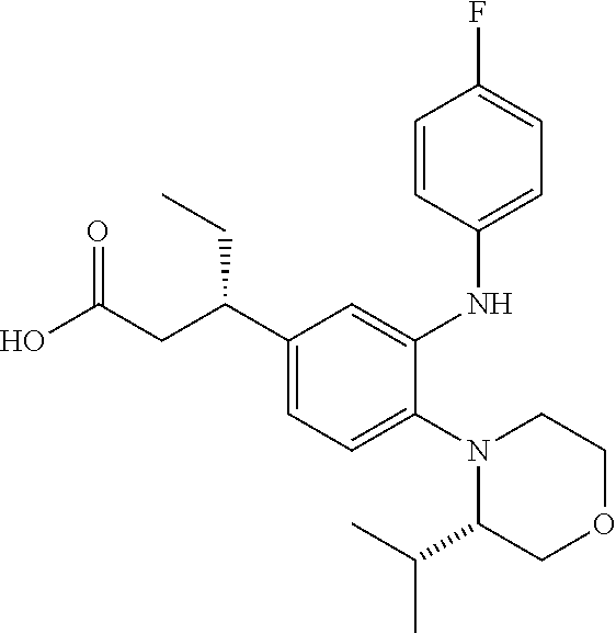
C1(N2C(C(C)C)COCC2)=CC=C(C(CC(O)=O)CC)C=C1NC1=CC=C(F)C=C1
